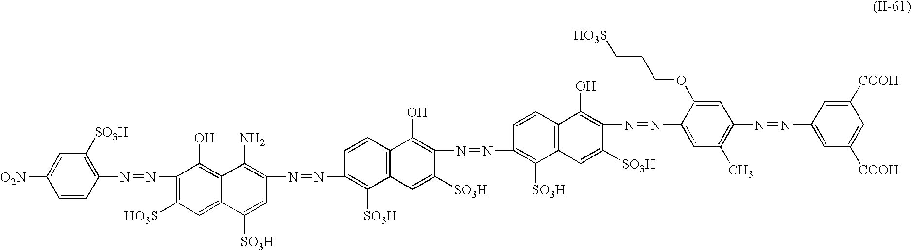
[O2N]C1=CC([SO3H])=C(N=NC2=C([HO3S])C=C3C(=C2O)C(N)=C(N=NC2=C([SO3H])C4=C(C=C2)C(O)=C(N=NC2=C([SO3H])C5=C(C=C2)C(O)=C(N=NC2=CC(C)=C(N=NC6=CC([COOH])=CC([COOH])=C6)C=C2OCCC[HO3S])C([SO3H])=C5)C([SO3H])=C4)C=C3[SO3H])C=C1
